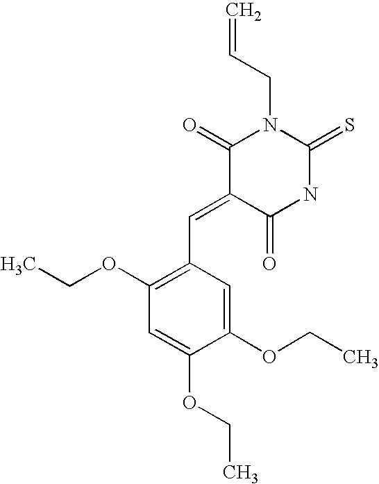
C=CCN1C(=O)C(=CC2=C(OCC)C=C(OCC)C(OCC)=C2)C(=O)NC1=S
